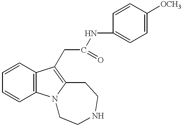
C1=CC2=C(C=C1)N1C(=C2CC(NC2=CC=C([OCH3])C=C2)=O)CCNCC1
